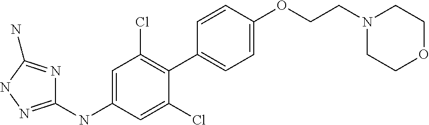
C1=C(NC2=NNC(N)=N2)C=C(Cl)C(C2=CC=C(OCCN3CCOCC3)C=C2)=C1Cl
